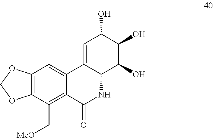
C12=CC(O)C(O)C(O)C1NC(=O)C1=C(C[MeO])C3=C(C=C21)OCO3
